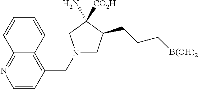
N1(CC2=C3C(=NC=C2)C=CC=C3)CC(CCC[B(OH)2])C([CO2H])(N)C1
